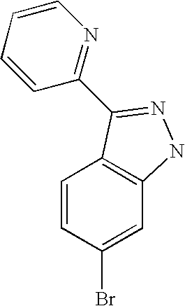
C1=CC(Br)=CC2=C1C(C1=NC=CC=C1)=NN2
